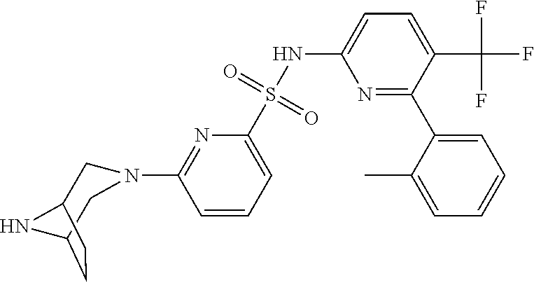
C1(N2CC3NC(C2)CC3)=NC(S(NC2=CC=C(C(F)(F)F)C(C3=CC=CC=C3C)=N2)(=O)=O)=CC=C1
